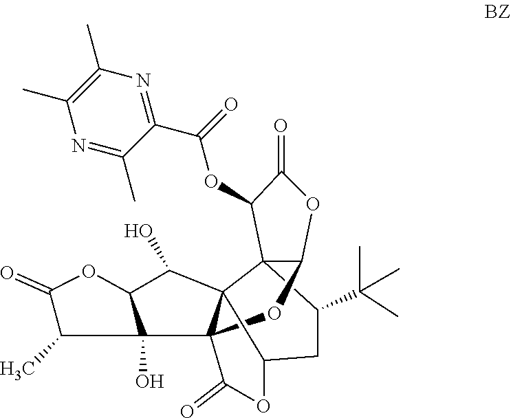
C1(C)C2(O)C(OC1=O)C(O)C13C24C(=O)OC1CC(C(C)(C)C)C31C(O4)OC(=O)C1OC(=O)C1=NC(C)=C(C)N=C1C
